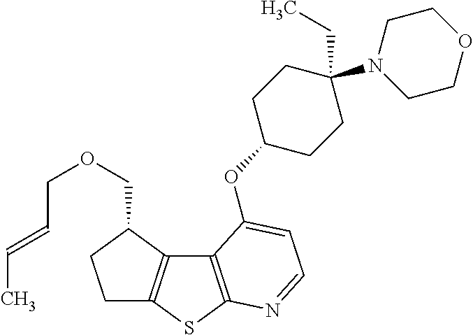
C1C2=C(C(COCC=CC)C1)C1=C(S2)N=CC=C1OC1CCC(N2CCOCC2)(CC)CC1
